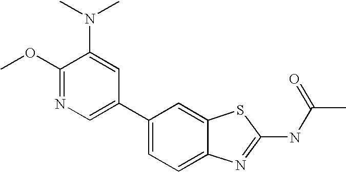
C1(C2=CN=C(OC)C(N(C)C)=C2)=CC=C2C(=C1)SC(NC(C)=O)=N2
